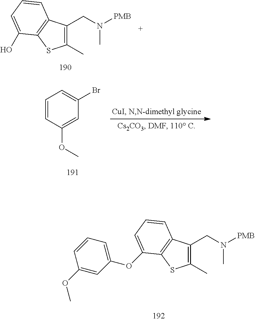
C1=CC(OC)=CC(Br)=C1.C1(C)=C(CN([PMB])C)C2=C(S1)C(OC1=CC=CC(OC)=C1)=CC=C2.C1(C)=C(CN([PMB])C)C2=C(S1)C(O)=CC=C2
